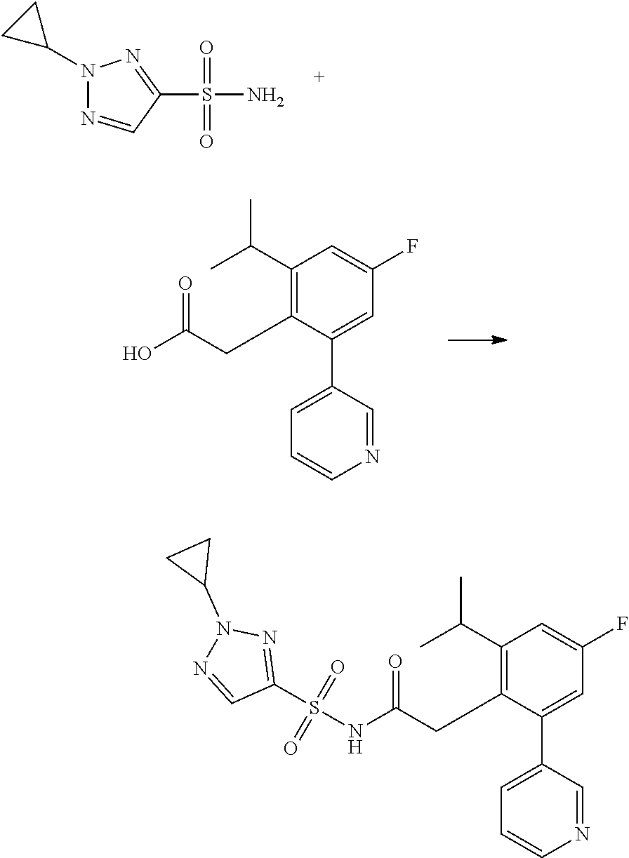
N1(C2CC2)N=CC(S(=O)(=O)N)=N1.C1(C(C)C)=C(CC(O)=O)C(C2=CC=CN=C2)=CC(F)=C1.O=S(C1=NN(C2CC2)N=C1)(=O)NC(CC1=C(C(C)C)C=C(F)C=C1C1=CC=CN=C1)=O
